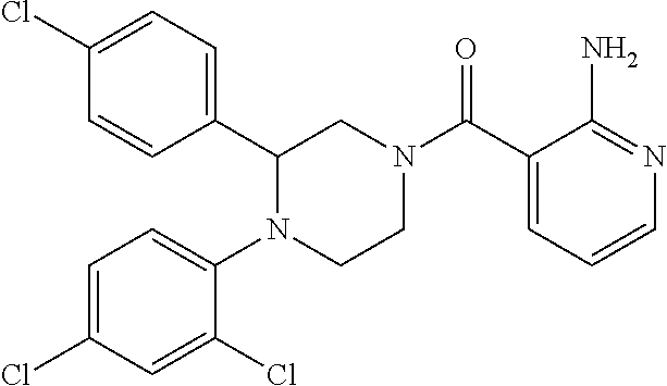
C1(C2=CC=C(Cl)C=C2)N(C2=CC=C(Cl)C=C2Cl)CCN(C(C2=CC=CN=C2N)=O)C1
